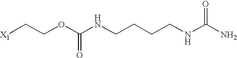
[X1]CCOC(NCCCCNC(=O)N)=O
